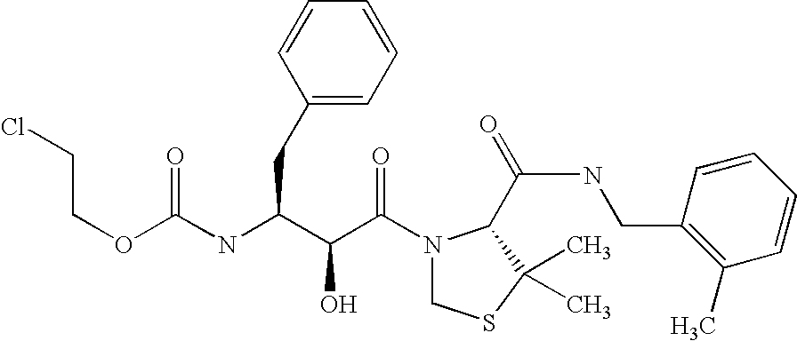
N(C(C(C(N1CSC(C)(C)C1C(NCC1=C(C)C=CC=C1)=O)=O)O)CC1=CC=CC=C1)C(=O)OCCCl
